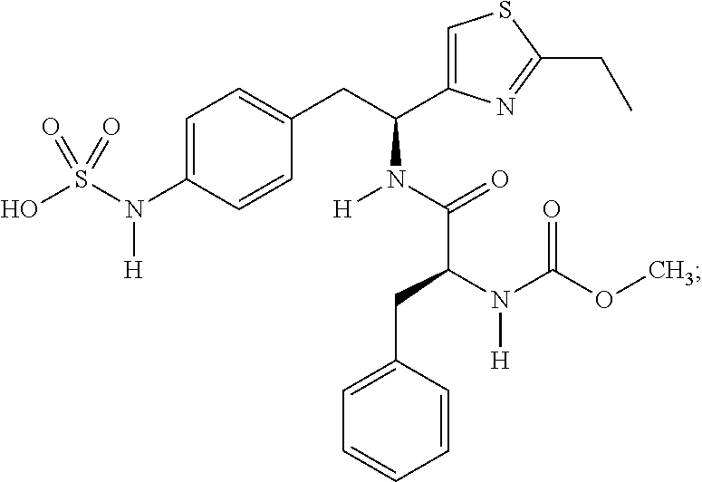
C1=C(N(S(O)(=O)=O)[H])C=CC(CC(N(C(=O)C(CC2=CC=CC=C2)N(C(OC)=O)[H])[H])C2=CSC(CC)=N2)=C1
